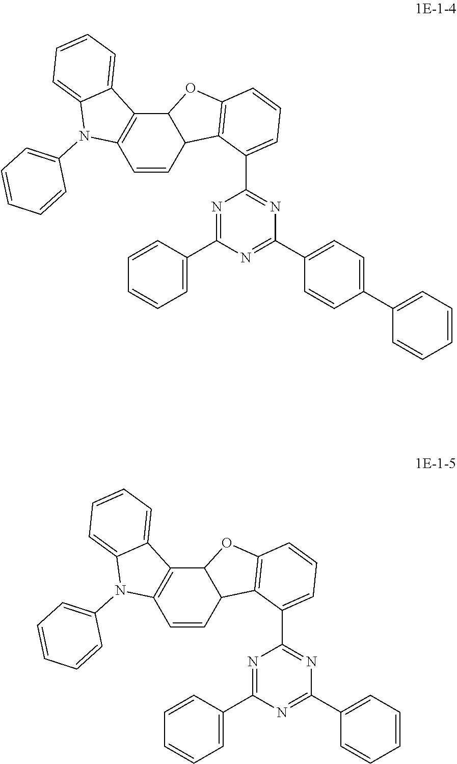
C1=CC2C(C3=C1N(C1=CC=CC=C1)C1=CC=CC=C31)OC1=C2C(C2=NC(C3=CC=C(C4=CC=CC=C4)C=C3)=NC(C3=CC=CC=C3)=N2)=CC=C1.C1=CC2C(C3=C1N(C1=CC=CC=C1)C1=CC=CC=C31)OC1=C2C(C2=NC(C3=CC=CC=C3)=NC(C3=CC=CC=C3)=N2)=CC=C1
